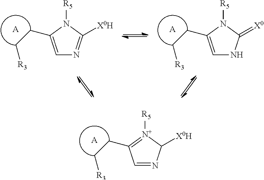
C1=NC([X0H])[N+]([R5])=C1CC[R3].[A].C1=C(CC[R3])N([R5])C([X0H])=N1.[A].C1=C(CC[R3])N([R5])C(=[X0])N1.[A]
